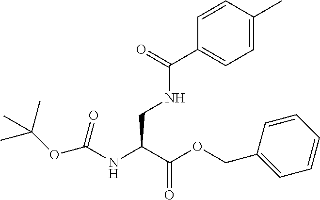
C1=CC(C)=CC=C1C(=O)NCC(NC(OC(C)(C)C)=O)C(OCC1=CC=CC=C1)=O
